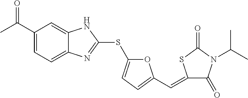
C1(C(C)=O)=CC=C2C(=C1)NC(SC1=CC=C(C=C3C(=O)N(C(C)C)C(=O)S3)O1)=N2
